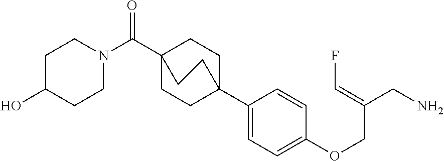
C1(C23CCC(C(N4CCC(O)CC4)=O)(CC2)CC3)=CC=C(OCC(CN)=CF)C=C1
